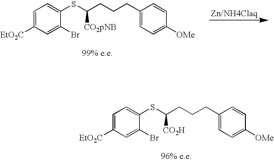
C1=C([EtO2C])C=C(Br)C(SC(CCCC2=CC=C([OMe])C=C2)[CO2pNB])=C1.C1=C([EtO2C])C=C(Br)C(SC(CCCC2=CC=C([OMe])C=C2)[CO2H])=C1
